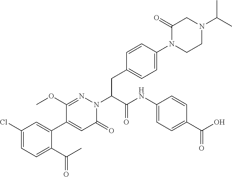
C1(Cl)=CC=C(C(C)=O)C(C2=CC(=O)N(C(C(=O)NC3=CC=C(C(=O)O)C=C3)CC3=CC=C(N4CCN(C(C)C)CC4=O)C=C3)N=C2OC)=C1
